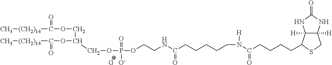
[G].C(CCCCC1C2([H])C([H])(CS1)NC(=O)N2)(=O)N([H])CCCCCC(NCCOP(=O)([O-])OCC(COC(=O)[(CH2)14]C)OC(=O)[(CH2)14]C)=O
